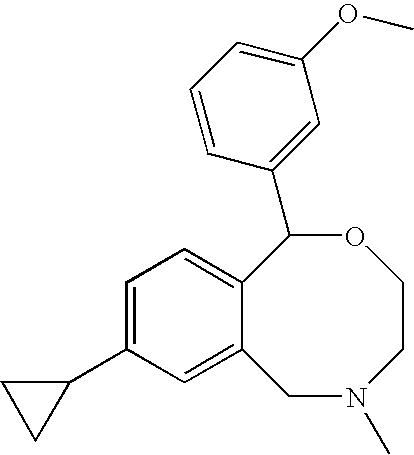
C1=C(C2CC2)C=C2C(=C1)C(C1=CC(OC)=CC=C1)OCCN(C)C2
